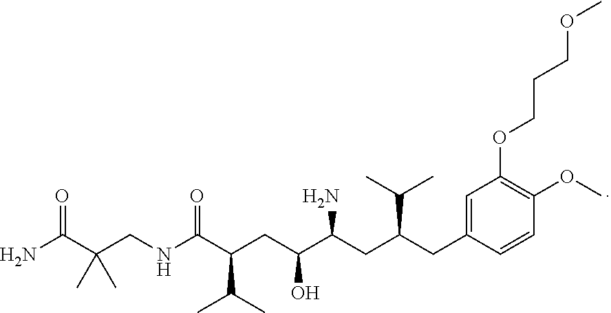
O=C(N)C(CNC(C(CC(C(CC(CC1=CC(OCCCOC)=C(OC)C=C1)C(C)C)N)O)C(C)C)=O)(C)C
